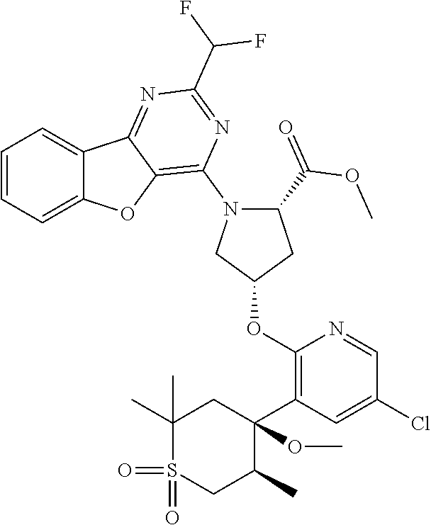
C1=CC=C2C(=C1)C1=NC(C(F)F)=NC(N3C(C(=O)OC)CC(OC4=C(C5(OC)CC(C)(C)S(=O)(=O)CC5C)C=C(Cl)C=N4)C3)=C1O2
